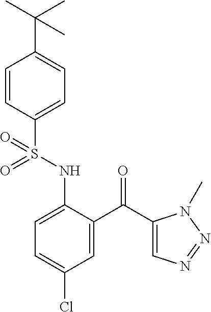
C1=C(NS(C2=CC=C(C(C)(C)C)C=C2)(=O)=O)C(C(C2=CN=NN2C)=O)=CC(Cl)=C1
